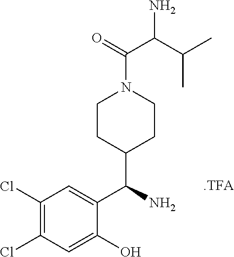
C(C(C(C)C)N)(N1CCC(C(C2=CC(Cl)=C(Cl)C=C2O)N)CC1)=O.[.TFA]
